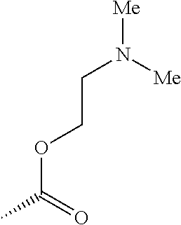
O(C(=O)C)CCN([Me])[Me]
